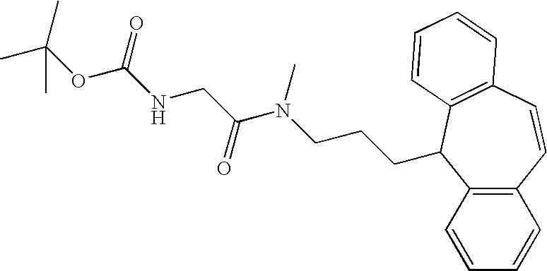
C12=C(C=CC=C1)C(CCCN(C(CNC(OC(C)(C)C)=O)=O)C)C1=C(C=C2)C=CC=C1
